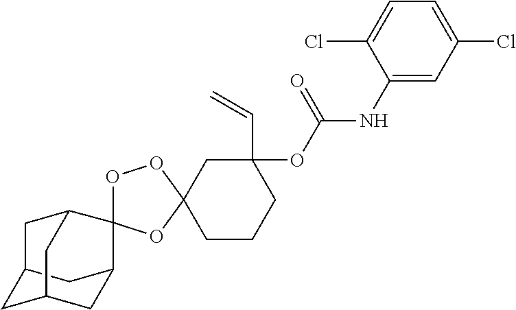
C1(C=C)(OC(NC2=CC(Cl)=CC=C2Cl)=O)CC2(CCC1)OOC1(O2)C2CC3CC(C2)CC1C3
